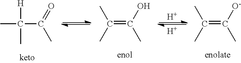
CC(C(C)=O)([H])C.[H].[H].C(=C(C)O)(C)C.C(=C(C)[O-])(C)C
